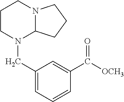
C1CN(CC2=CC=CC(C([OCH3])=O)=C2)C2N(C1)CCC2
